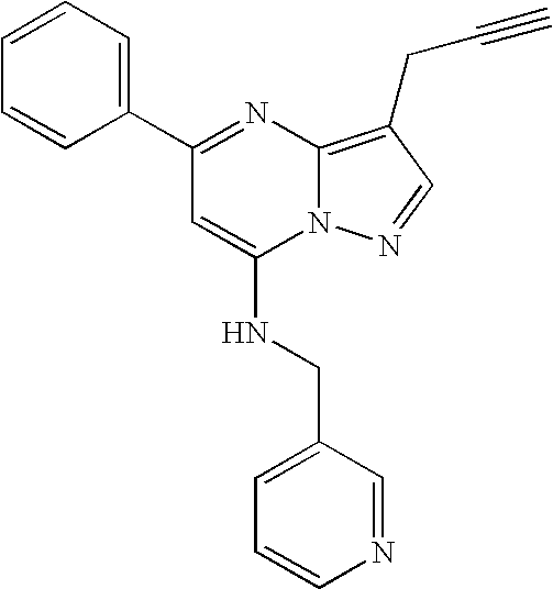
C1(C2=CC=CC=C2)=NC2=C(CC#C)C=NN2C(NCC2=CC=CN=C2)=C1
